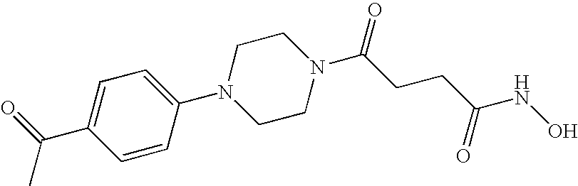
C1=CC(N2CCN(C(CCC(NO)=O)=O)CC2)=CC=C1C(=O)C
